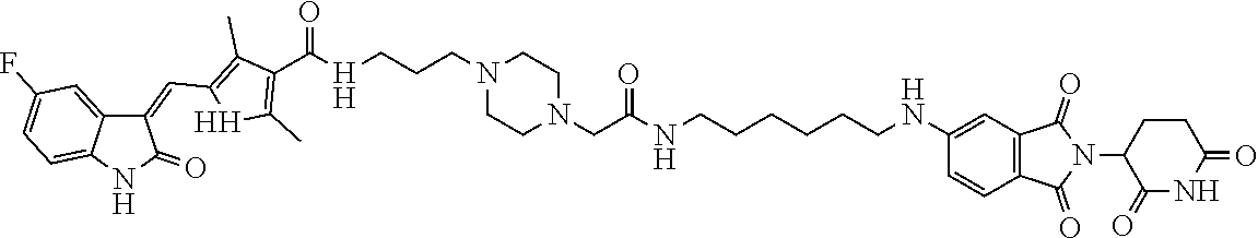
C1CN(CCC[H]C(C2=C(C)[H]C(C=C3C4=CC(F)=CC=C4NC3=O)=C2C)=O)CCN1CC(NCCCCCCNC1=CC2=C(C(=O)N(C3C(=O)NC(=O)CC3)C2=O)C=C1)=O
